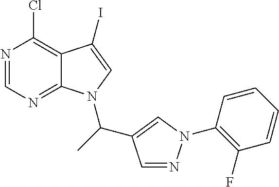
C12=C(Cl)N=CN=C1N(C(C1=CN(C3=C(F)C=CC=C3)N=C1)C)C=C2I
